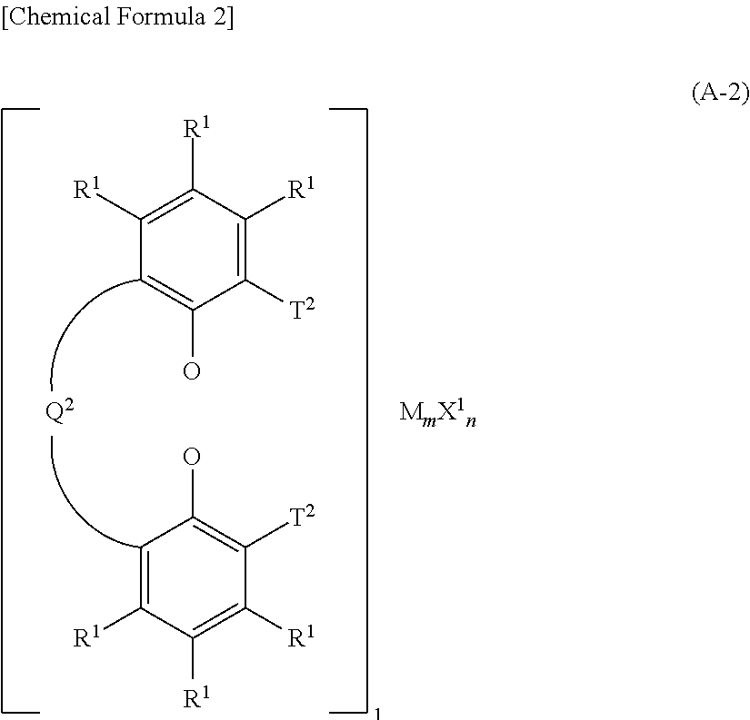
C1=C([R1])C([R1])=C([R1])C([T2])=C1O.C1([T2])=C([R1])C([R1])=C([R1])C=C1O.[Q2].[MmX1n]
